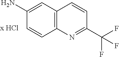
C1(N)=CC2=C(C=C1)N=C(C(F)(F)F)C=C2
